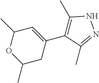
C1=C(C2=C(C)NN=C2C)CC(C)OC1C
